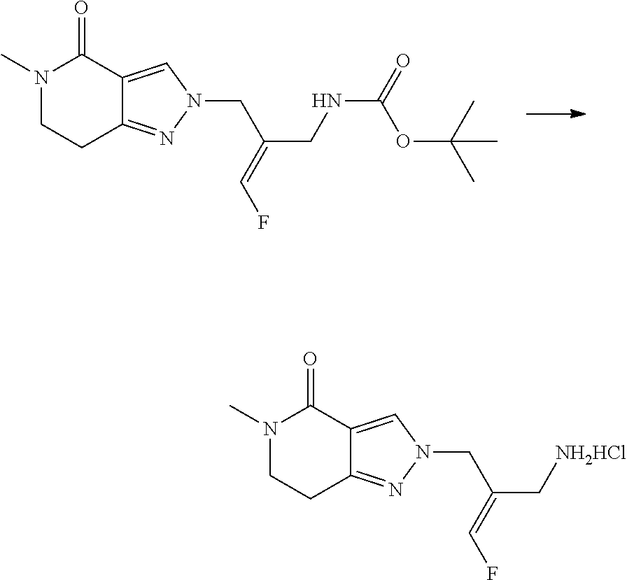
C(C(C[NH2HCl])=CF)N1N=C2CCN(C)C(=O)C2=C1.C(C(CNC(=O)OC(C)(C)C)=CF)N1N=C2CCN(C)C(=O)C2=C1
